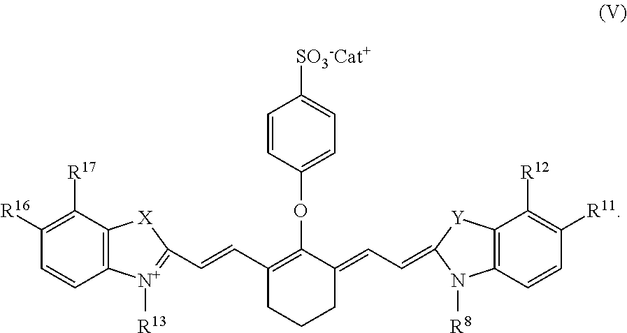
C1([R17])=C([R16])C=CC2=C1[X]C(C=CC1=C(OC3=CC=C([SO3-Cat+])C=C3)C(=CC=C3N([R8])C4=C(C([R12])=C([R11])C=C4)[Y]3)CCC1)=[N+]2[R13]
